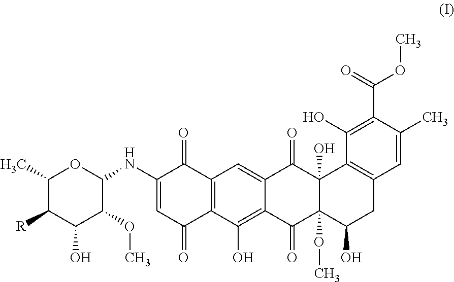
C1(C)C([R])C(O)C(OC)C(NC2=CC(=O)C3=C(C2=O)C=C2C(=C3O)C(=O)C3(OC)C(O)(C2=O)C2=C(CC3O)C=C(C)C(C(=O)OC)=C2O)O1
